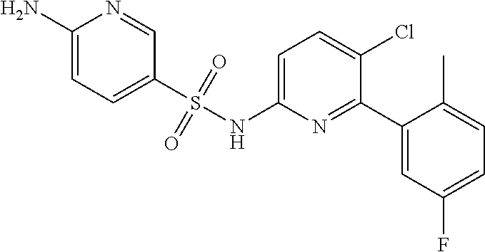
C1=C(NS(C2=CC=C(N)N=C2)(=O)=O)N=C(C2=CC(F)=CC=C2C)C(Cl)=C1
